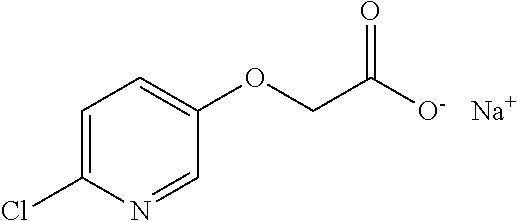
C1=C(Cl)N=CC(OCC([O-])=O)=C1.[Na]
